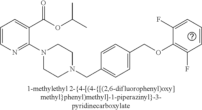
C1=CN=C(N2CCN(CC3=CC=C(COC4=C(F)C=CC=C4F)C=C3)CC2)C(C(OC(C)C)=O)=C1
